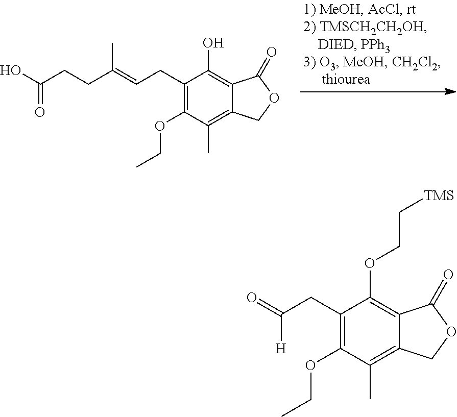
C1(CC=C(CCC(O)=O)C)=C(OCC)C(C)=C2C(=C1O)C(=O)OC2.C1(CC(=O)[H])=C(OCC)C(C)=C2C(=C1OCC[TMS])C(=O)OC2
